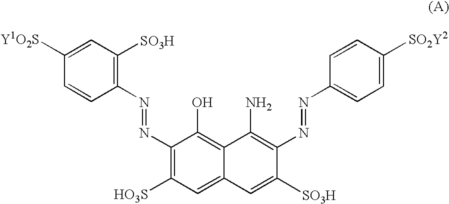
C1=CC([SO2Y2])=CC=C1N=NC1=C(N)C2=C(O)C(N=NC3=C([SO3H])C=C([Y1O2S])C=C3)=C([HO3S])C=C2C=C1[SO3H]
